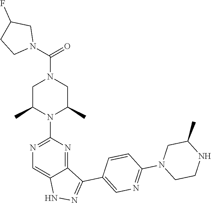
C1C(C)N(C2=NC=C3C(=N2)C(C2=CN=C(N4CCNC(C)C4)C=C2)=NN3)C(C)CN1C(N1CC(F)CC1)=O
